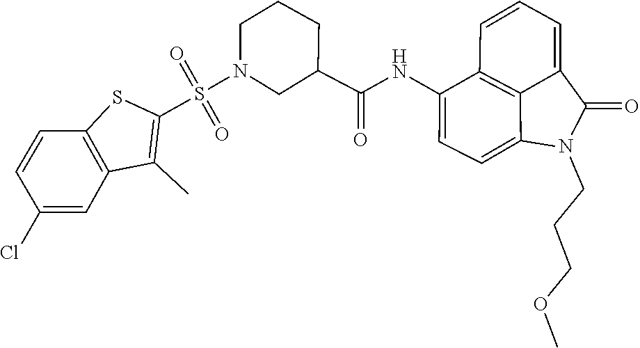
C1(C(NC2=CC=C3C4=C2C=CC=C4C(=O)N3CCCOC)=O)CN(S(=O)(=O)C2=C(C)C3=C(S2)C=CC(Cl)=C3)CCC1
